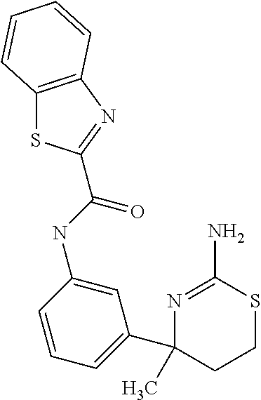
N(C1=CC(C2(C)CCSC(N)=N2)=CC=C1)C(=O)C1=NC2=C(S1)C=CC=C2
